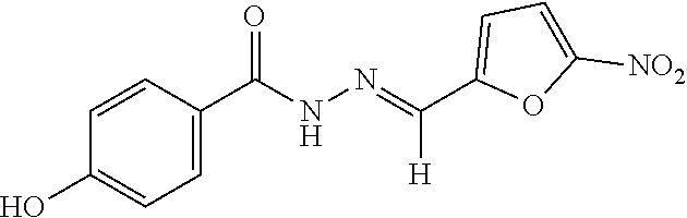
C1(C(=NNC(C2=CC=C(O)C=C2)=O)[H])=CC=C([NO2])O1
